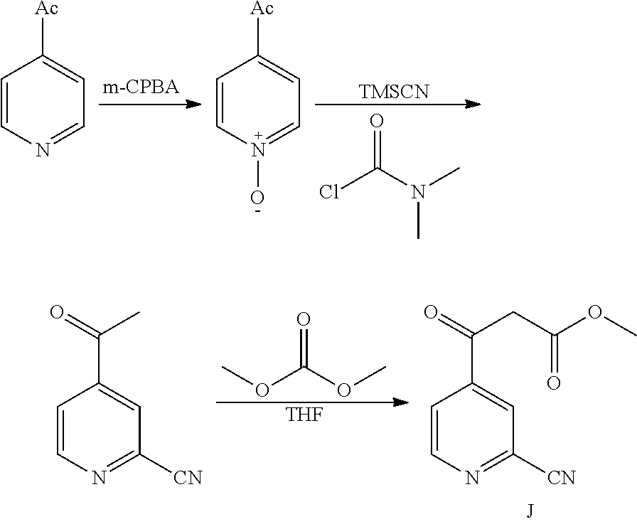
ClC(N(C)C)=O.[TMSCN].C1=CN=CC=C1[Ac].C1=CN(O)=CC=C1[Ac].COC(OC)=O.[THF].C1=CN=C([CN])C=C1C(=O)C.C1=CN=C([CN])C=C1C(=O)CC(OC)=O
